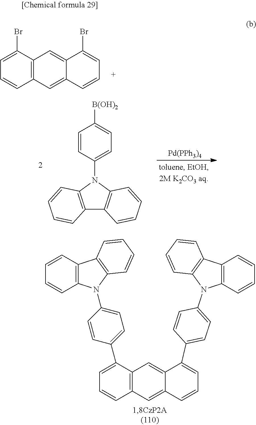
C12=CC3=C(C=C1C=CC=C2Br)C=CC=C3Br.C12=C(N(C3=CC=C([B(OH)2])C=C3)C3=C1C=CC=C3)C=CC=C2.[Pd(PPh3)4].C12=C(N(C3=CC=C(C4=CC=CC5=CC6=C(C=C45)C(C4=CC=C(N5C7=C(C8=C5C=CC=C8)C=CC=C7)C=C4)=CC=C6)C=C3)C3=C1C=CC=C3)C=CC=C2
